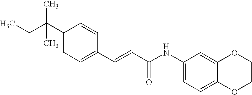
C(=CC(=O)NC1=CC=C2C(=C1)OCCO2)C1=CC=C(C(CC)(C)C)C=C1
